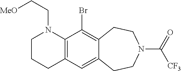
C1CCC2=C(N1CC[OMe])C(Br)=C1C(=C2)CCN(C(=O)[CF3])CC1
